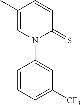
C1=CC(C)=CN(C2=CC([CF3])=CC=C2)C1=S
